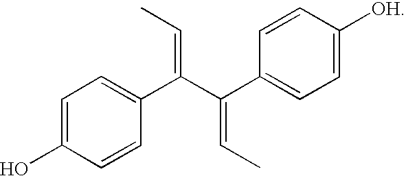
C1=C(O)C=CC(C(C(C2=CC=C([OH])C=C2)=CC)=CC)=C1
